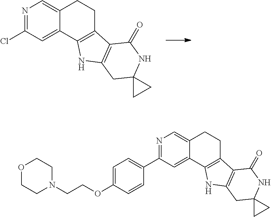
N1=C(Cl)C=C2C(=C1)CCC1=C2NC2=C1C(=O)NC1(C2)CC1.N1=C(C2=CC=C(OCCN3CCOCC3)C=C2)C=C2C(=C1)CCC1=C2NC2=C1C(=O)NC1(C2)CC1
